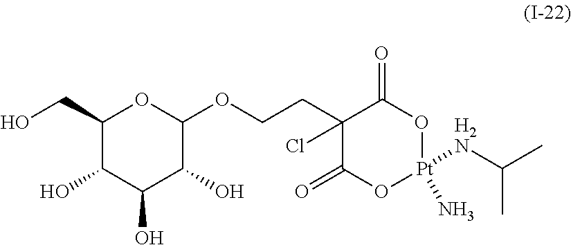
C1(CO)C(O)C(O)C(O)C(OCCC2(Cl)C(=O)O[Pt]([H2N]C(C)C)(N)OC2=O)O1
